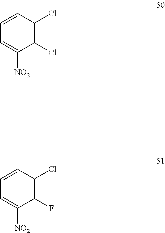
C1(Cl)=C(Cl)C=CC=C1[NO2].C1(F)=C(Cl)C=CC=C1[NO2]
